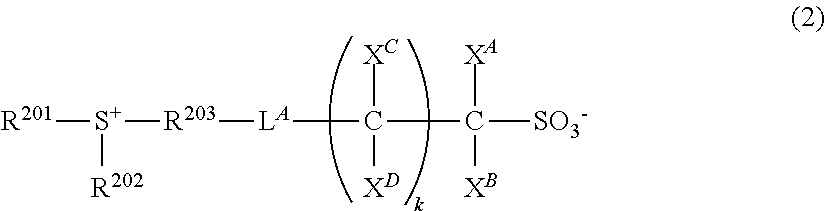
[S+]([R201])([R203][LA]C(C([SO3-])([XA])[XB])([XC])[XD])[R202]
